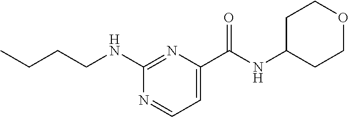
N1=CC=C(C(NC2CCOCC2)=O)N=C1NCCCC
